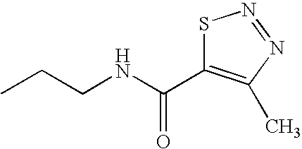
CCCNC(C1=C(C)N=NS1)=O
